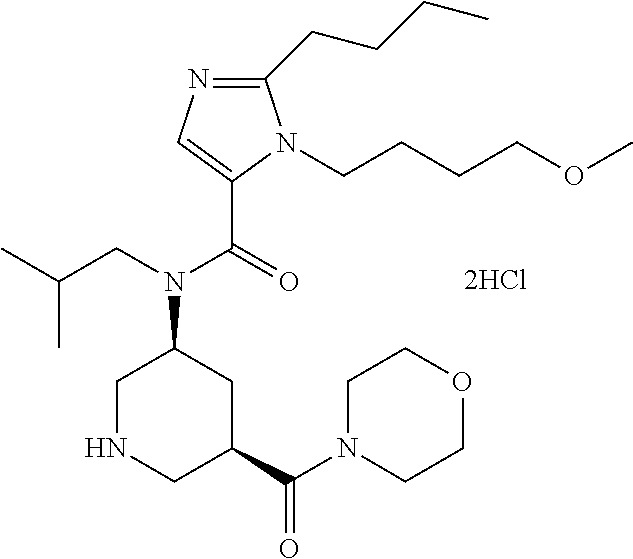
C1NCC(C(N2CCOCC2)=O)CC1N(CC(C)C)C(=O)C1=CN=C(CCCC)N1CCCCOC
